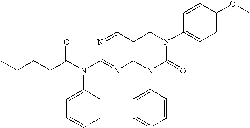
N1=CC2=C(N=C1N(C1=CC=CC=C1)C(=O)CCCC)N(C1=CC=CC=C1)C(=O)N(C1=CC=C(OC)C=C1)C2
